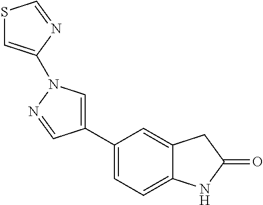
C1(C2=CN(C3=CSC=N3)N=C2)=CC=C2C(=C1)CC(=O)N2
